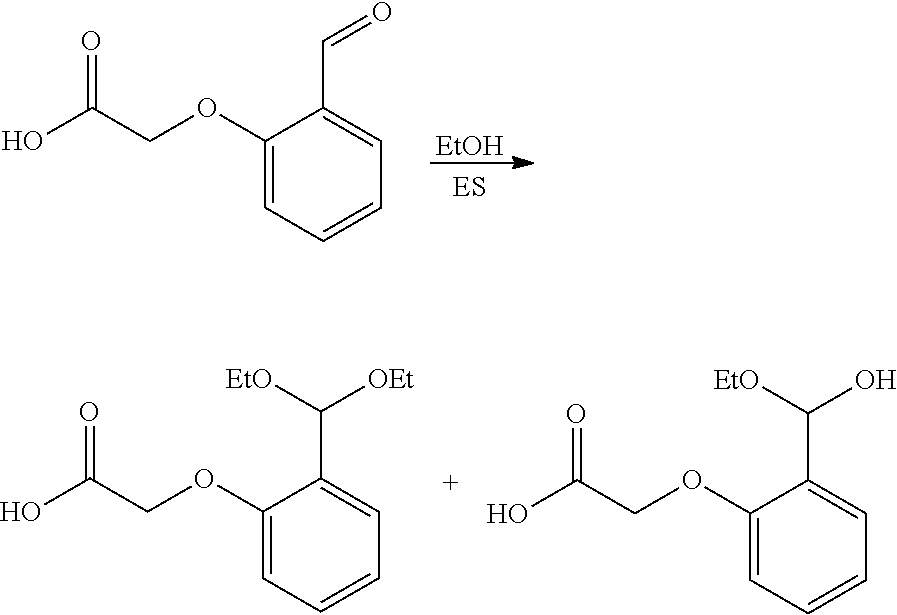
[EtOH].C1(OCC(O)=O)=CC=CC=C1C=O.C1(OCC(O)=O)=CC=CC=C1C([OEt])[EtO].C1(OCC(O)=O)=CC=CC=C1C(O)[EtO]
